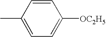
C1=CC(C)=CC=C1[OC2H5]
